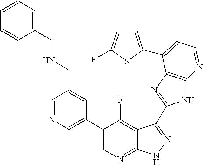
C1=NC=C(C2=CN=C3C(=C2F)C(C2=NC4=C(N2)N=CC=C4C2=CC=C(F)S2)=NN3)C=C1CNCC1=CC=CC=C1
